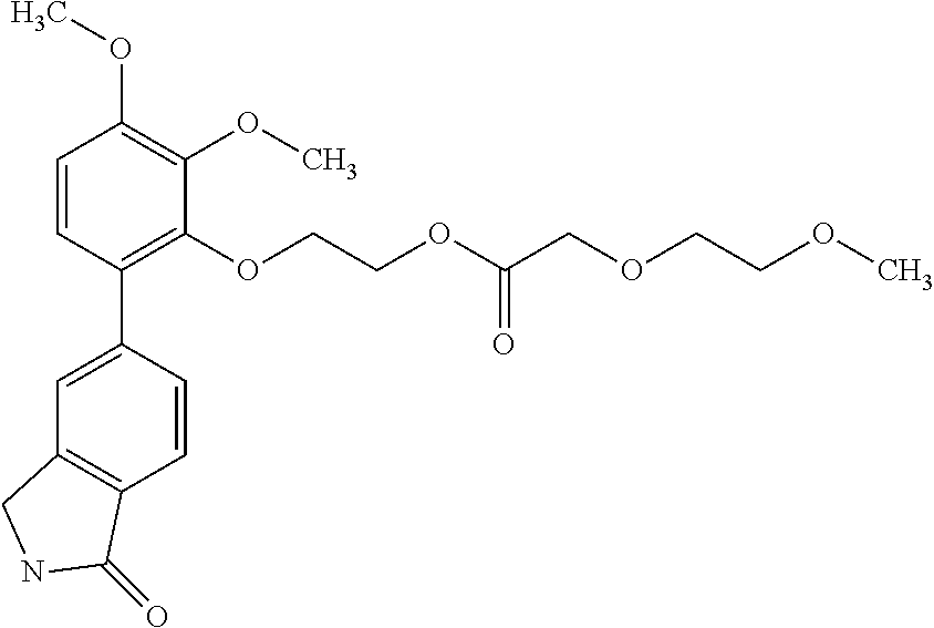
C1=CC(C2=CC3=C(C=C2)C(=O)NC3)=C(OCCOC(COCCOC)=O)C(OC)=C1OC
